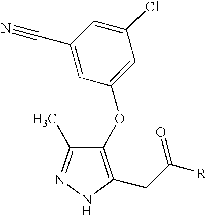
C1(Cl)=CC(C#N)=CC(OC2=C(CC(=O)[R])NN=C2C)=C1
